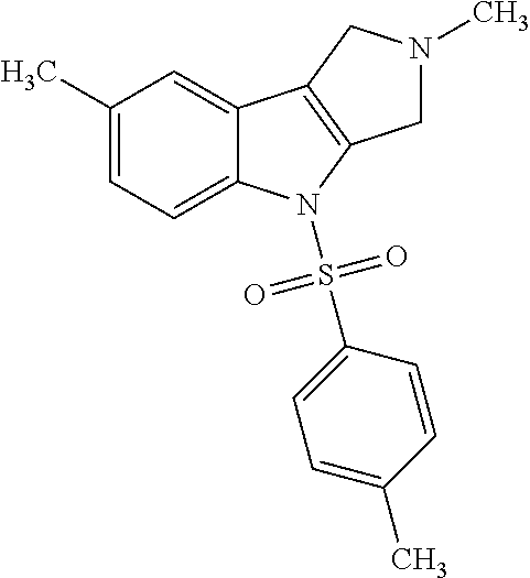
C1(C)=CC=C2C(=C1)C1=C(N2S(C2=CC=C(C)C=C2)(=O)=O)CN(C)C1
